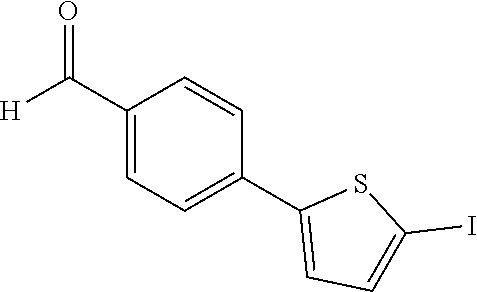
C1(C([H])=O)=CC=C(C2=CC=C(I)S2)C=C1
